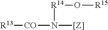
[R13][CO]N([[Z]])[R14]O[R15]
